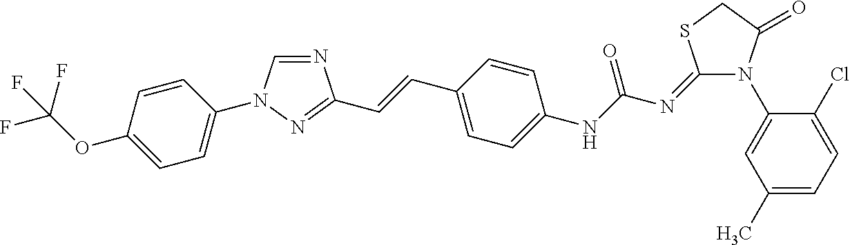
N1=CN(C2=CC=C(OC(F)(F)F)C=C2)N=C1C=CC1=CC=C(NC(N=C2N(C3=CC(C)=CC=C3Cl)C(=O)CS2)=O)C=C1
